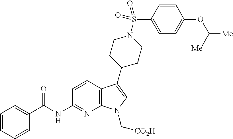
C12=C(C(C3CCN(S(C4=CC=C(OC([Me])[Me])C=C4)(=O)=O)CC3)=CN1C[CO2H])C=CC(NC(C1=CC=CC=C1)=O)=N2
